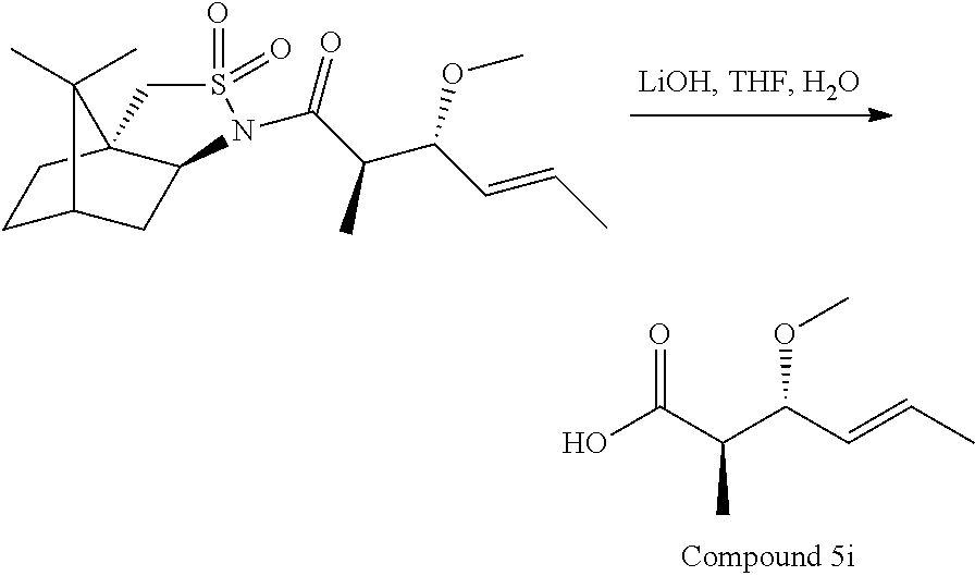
C1C2CC3C(C1)(C2(C)C)CS(=O)(=O)N3C(C(C)C(C=CC)OC)=O.O=C(C(C(C=CC)OC)C)O
